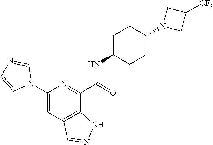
C1(N2C=NC=C2)=CC2=C(C(C(=O)NC3CCC(N4CC([CF3])C4)CC3)=N1)NN=C2
